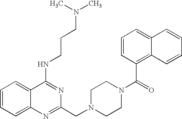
C1=CC=C2C(=C1)C(NCCCN(C)C)=NC(CN1CCN(C(=O)C3=C4C(=CC=C3)C=CC=C4)CC1)=N2
